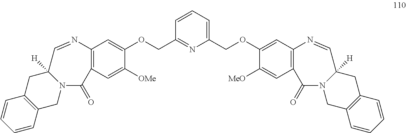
C12=C(C=C([OMe])C(OCC3=NC(COC4=CC5=C(C=C4[MeO])C(=O)N4C([H])(CC6=C(C4)C=CC=C6)C=N5)=CC=C3)=C1)C(=O)N1C([H])(CC3=C(C1)C=CC=C3)C=N2
